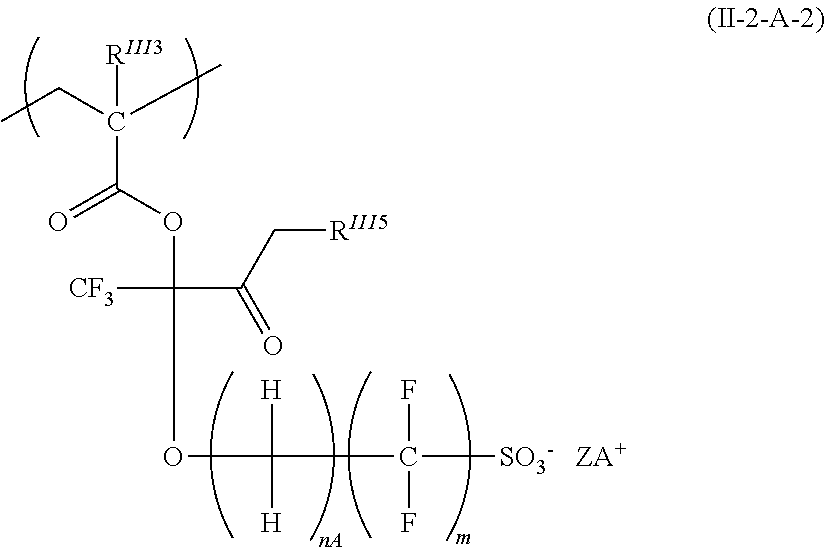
CCC(C)(C(OC(OC(C([SO3-   ZA+])(F)F)([H])[H])(C(C[RIII5])=O)[CF3])=O)[RIII3]
